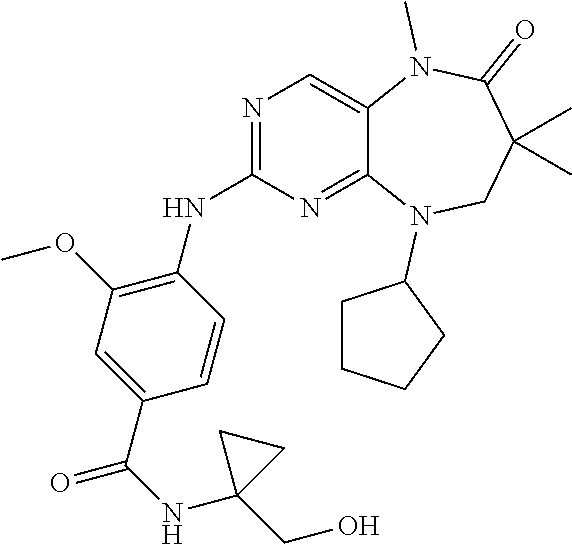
C1(C(NC2(CO)CC2)=O)=CC(OC)=C(NC2=NC=C3C(=N2)N(C2CCCC2)CC(C)(C)C(=O)N3C)C=C1
